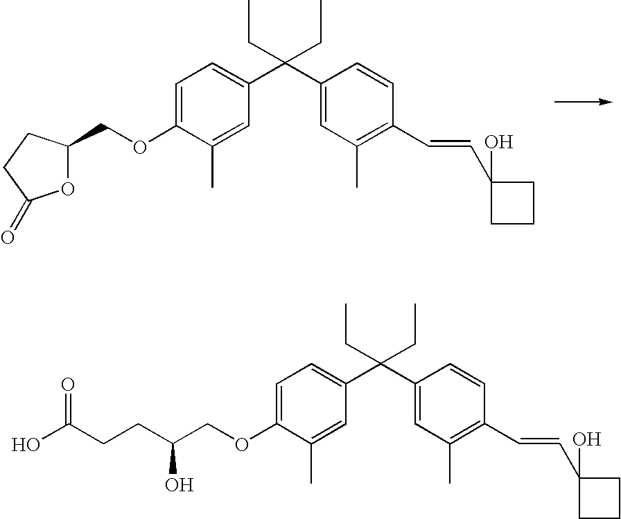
C1=C(OCC2OC(=O)CC2)C(C)=CC(C(C2=CC(C)=C(C=CC3(O)CCC3)C=C2)(CC)CC)=C1.C1=C(OCC(CCC(O)=O)O)C(C)=CC(C(C2=CC(C)=C(C=CC3(O)CCC3)C=C2)(CC)CC)=C1
